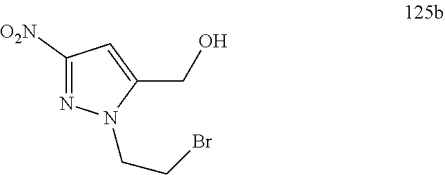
C1([O2N])=NN(CCBr)C(CO)=C1
